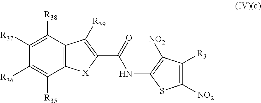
C12=C(C([R38])=C([R37])C([R36])=C1[R35])C([R39])=C(C(=O)NC1=C([NO2])C([R3])=C([NO2])S1)[X]2
